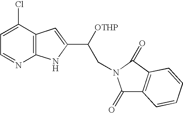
C1=C(Cl)C2=C(N=C1)NC(C([OTHP])CN1C(=O)C3=C(C1=O)C=CC=C3)=C2
